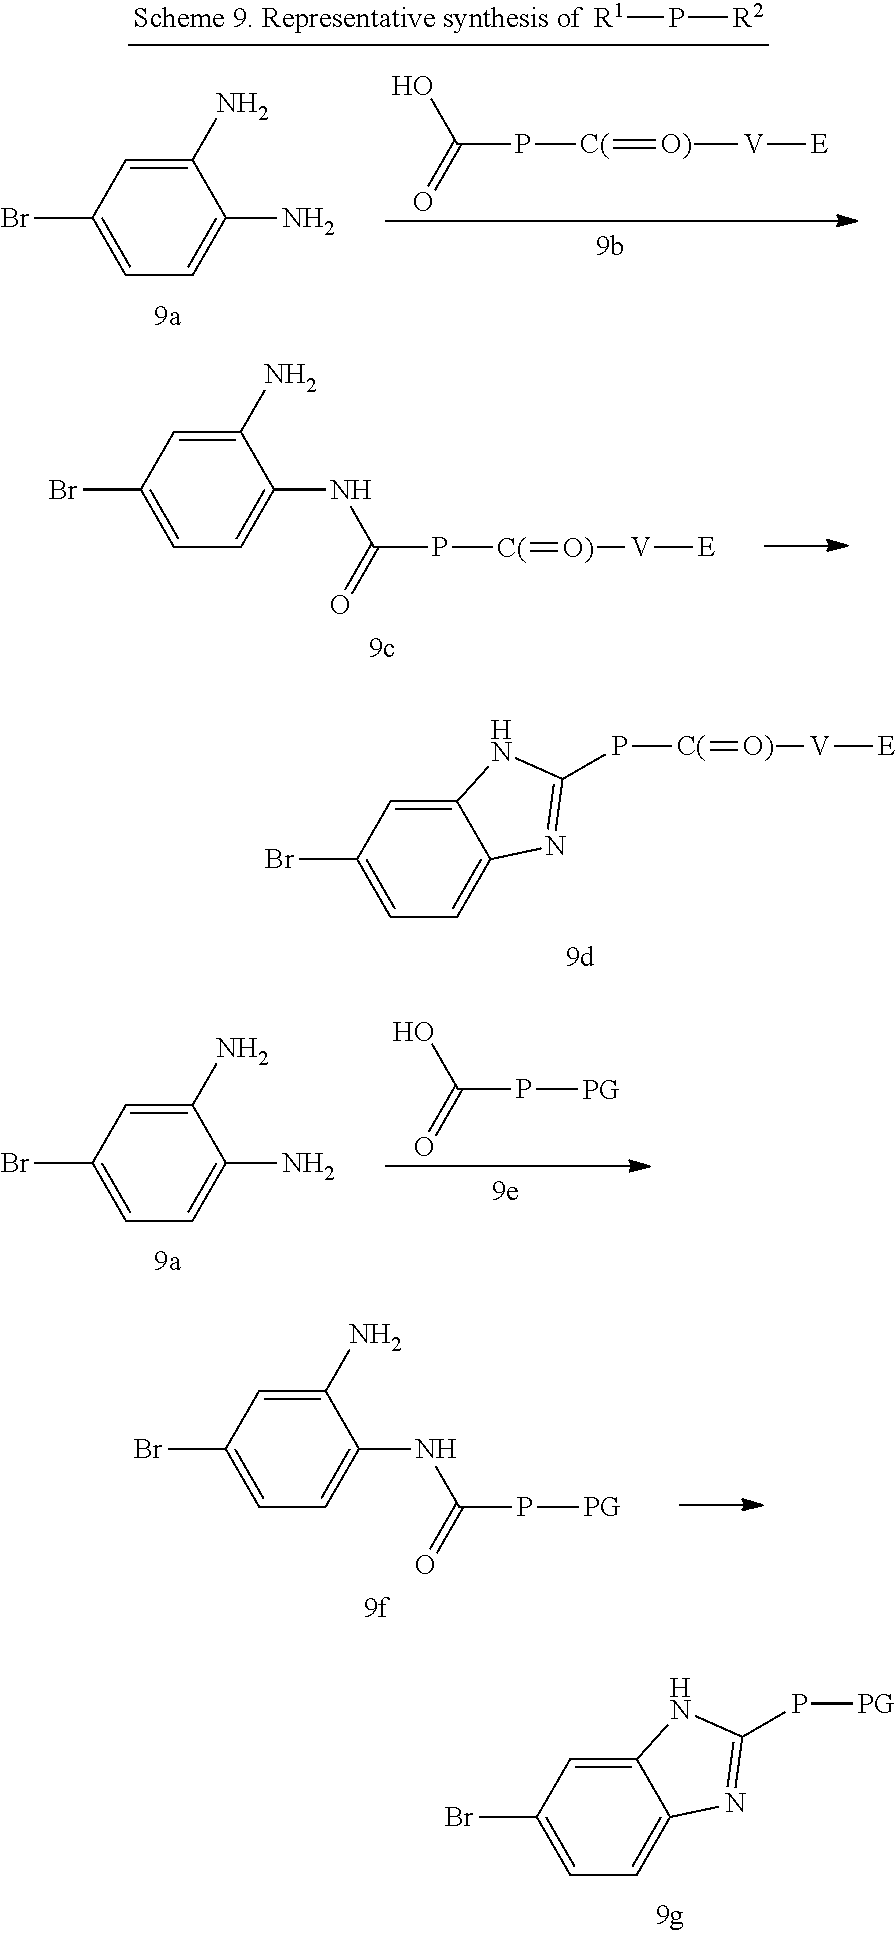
[R1]P[R2].C1(N)=CC(Br)=CC=C1N.C(P[C(]=[O)][V][E])(=O)O.C1(N)=CC(Br)=CC=C1NC(P[C(]=[O)][V][E])=O.[C(](=[O)][V][E])PC1=NC2=CC=C(Br)C=C2N1.[PG]PC1=NC2=CC=C(Br)C=C2N1.C1(N)=CC(Br)=CC=C1N.C(P[PG])(=O)O.C1(N)=CC(Br)=CC=C1NC(P[PG])=O
